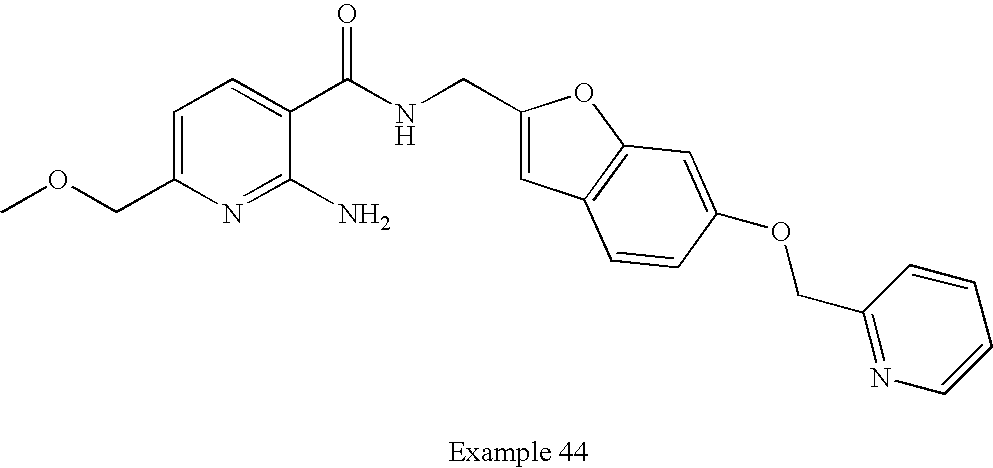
C1=C(COC)N=C(N)C(C(NCC2=CC3=C(O2)C=C(OCC2=NC=CC=C2)C=C3)=O)=C1
